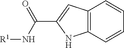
C12=C(C=CC=C1)NC(C(N[R1])=O)=C2
